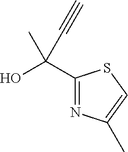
C1(C(O)(C)C#C)=NC(C)=CS1
